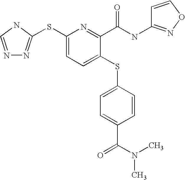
C1(SC2=NN=CN2)=CC=C(SC2=CC=C(C(N(C)C)=O)C=C2)C(C(NC2=NOC=C2)=O)=N1
